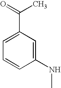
C1=C(C(=O)C)C=C(NC)C=C1
